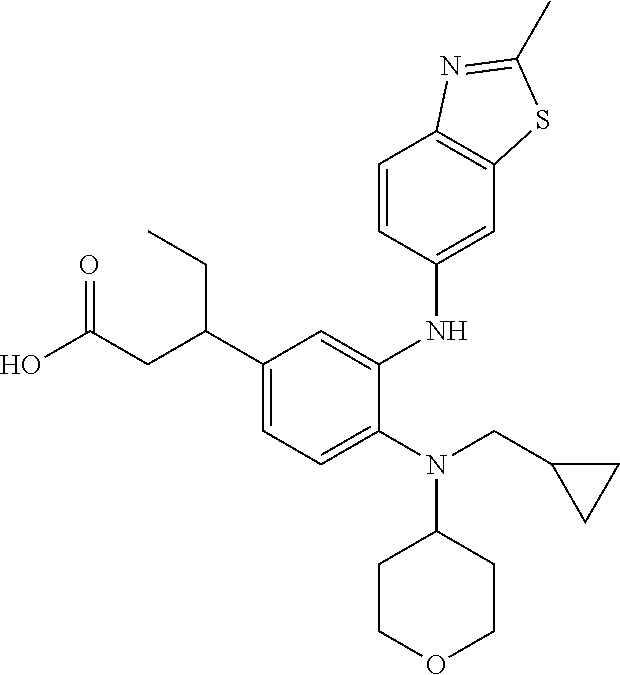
N(C1CCOCC1)(CC1CC1)C1=CC=C(C(CC(O)=O)CC)C=C1NC1=CC2=C(C=C1)N=C(C)S2
